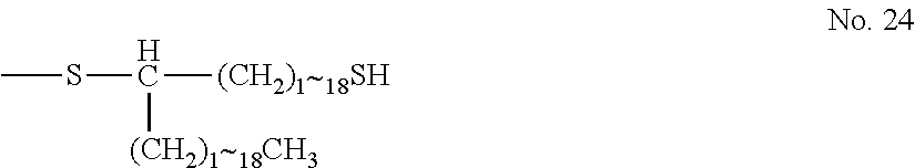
C([(CH2)1~18SH])(SC)[(CH2)1~18CH3]
